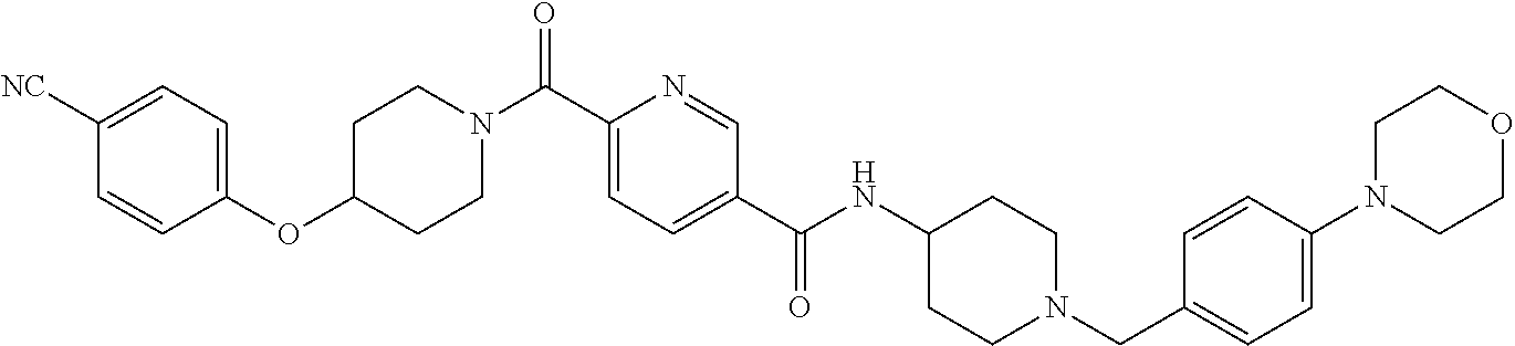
C1C(OC2=CC=C([NC])C=C2)CCN(C(C2=CC=C(C(NC3CCN(CC4=CC=C(N5CCOCC5)C=C4)CC3)=O)C=N2)=O)C1
